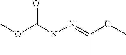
COC(NN=C(OC)C)=O
